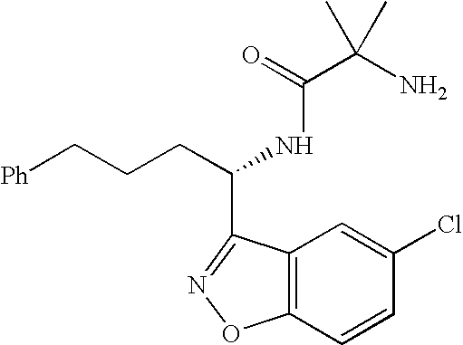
C12=C(C=CC(Cl)=C1)ON=C2C(CCC[Ph])NC(C(N)(C)C)=O
